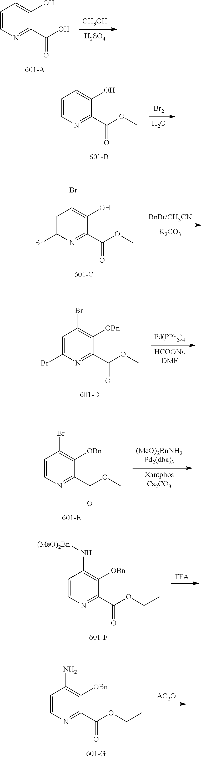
[CH3OH].[H2SO4].C1=CN=C(C(O)=O)C(O)=C1.[Br2].O.C1=CN=C(C(OC)=O)C(O)=C1.[BnBr/CH3CN].[K2CO3].C1=C(Br)N=C(C(OC)=O)C(O)=C1Br.C1=C(Br)N=C(C(OC)=O)C([OBn])=C1Br.[Pd(PPh3)4].[HCOONaDMF].C1=CN=C(C(OC)=O)C([OBn])=C1Br.[(MeO)2BnNH2Pd2(dba)3].[XantphosCs2CO3].[TFA].C1=CN=C(C(OCC)=O)C([OBn])=C1N[(MeO)2Bn].[AC2O].C1=CN=C(C(OCC)=O)C([OBn])=C1N
